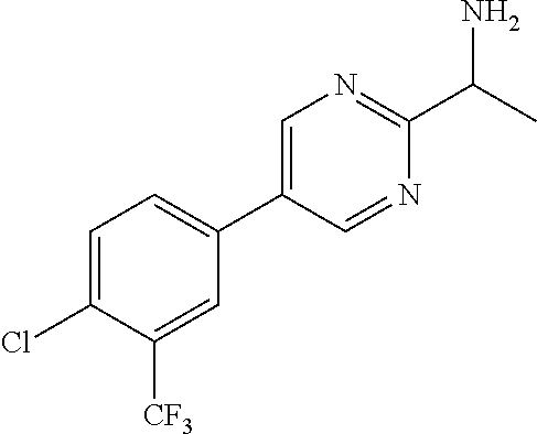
C1=C(Cl)C([CF3])=CC(C2=CN=C(C(N)C)N=C2)=C1
